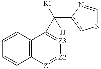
C1=CC2=C(C=C1)[Z1]=[Z2][Z3]=C2C([H])([R1])c1cNC=N1
